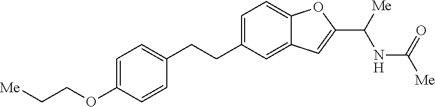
C1(CCC2=CC=C3C(=C2)C=C(C([Me])NC([Me])=O)O3)=CC=C(OCC[Me])C=C1
